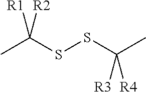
CC(SSC(C)([R3])[R4])([R1])[R2]
